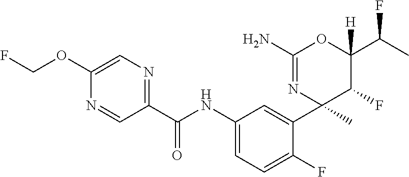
C1(C(NC2=CC=C(F)C(C3(C)C(F)C(C(F)C)([H])OC(N)=N3)=C2)=O)=NC=C(OCF)N=C1
